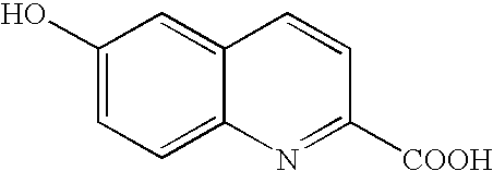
C1(O)=CC=C2C(=C1)C=CC([COOH])=N2
